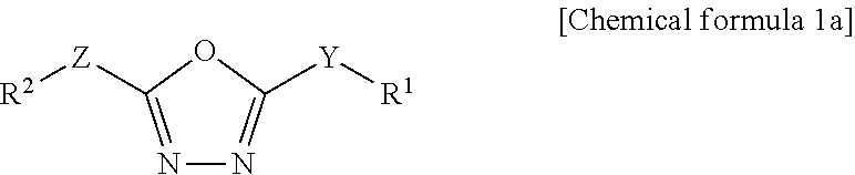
N1=C([Z][R2])OC([Y][R1])=N1
